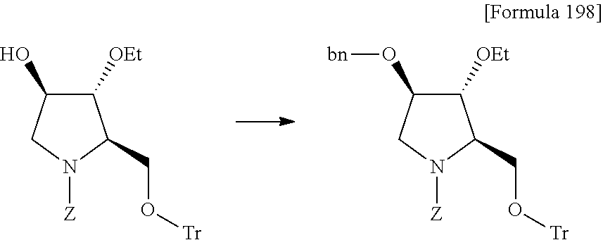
C1([OEt])C(O[bn])CN([Z])C1CO[Tr].C1([OEt])C(O)CN([Z])C1CO[Tr]
